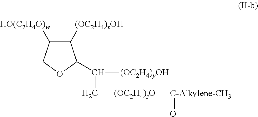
C1([HO(C2H4O)w])C([(OC2H4)xOH])C(C([(OC2H4)yOH])C[(OC2H4)zO][C-Alkylene-CH3]=O)OC1
